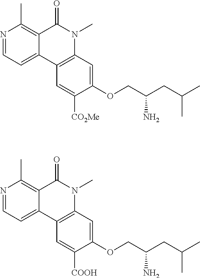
N1=CC=C2C(=C1C)C(=O)N(C)C1=C2C=C([CO2Me])C(OCC(CC(C)C)N)=C1.N1=CC=C2C(=C1C)C(=O)N(C)C1=C2C=C([COOH])C(OCC(CC(C)C)N)=C1
